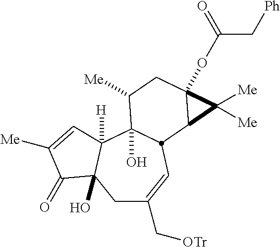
C1C(C[OTr])=CC2C(O)(C3([H])C1(O)C(=O)C([Me])=C3)C([Me])CC1(OC(C[Ph])=O)C2C1([Me])[Me]
